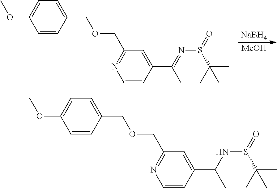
[NaBH4].[MeOH].C1=CC(COCC2=NC=CC(C(C)=NS(C(C)(C)C)=O)=C2)=CC=C1OC.C1=CC(COCC2=NC=CC(C(C)NS(C(C)(C)C)=O)=C2)=CC=C1OC
